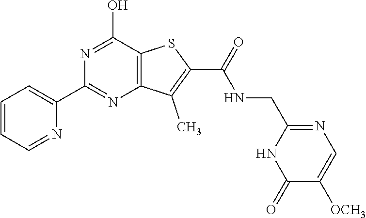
N1=C(O)C2=C(N=C1C1=CC=CC=N1)C(C)=C(C(=O)NCC1=NC=C([OCH3])C(=O)N1)S2
